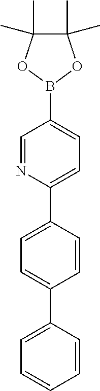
C1(C2=CC=C(B3OC(C)(C)C(C)(C)O3)C=N2)=CC=C(C2=CC=CC=C2)C=C1
